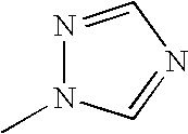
N1=CN=CN1C
